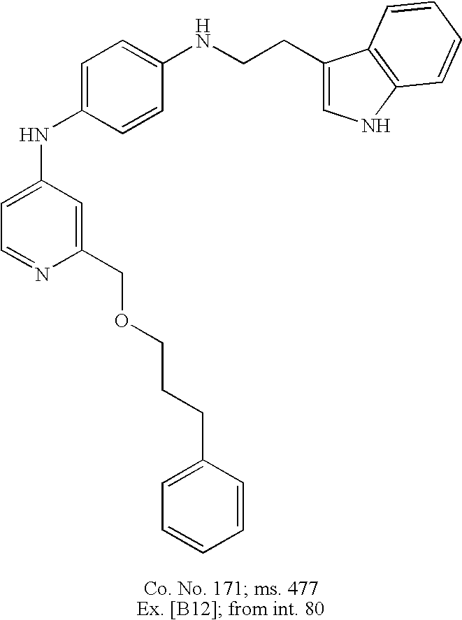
C1=C(NC2=CC=C(NCCC3=CNC4=C3C=CC=C4)C=C2)C=C(COCCCC2=CC=CC=C2)N=C1
